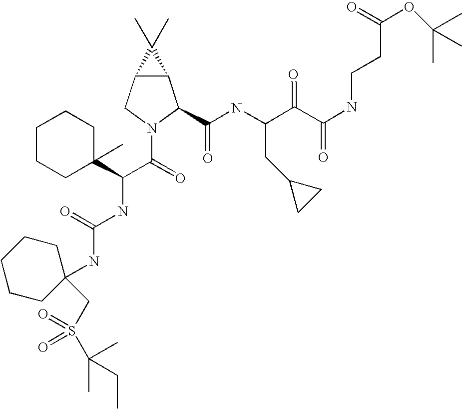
C12C(CN(C(=O)C(NC(NC3(CS(C(C)(C)CC)(=O)=O)CCCCC3)=O)C3(C)CCCCC3)C1C(NC(C(C(NCCC(OC(C)(C)C)=O)=O)=O)CC1CC1)=O)C2(C)C
